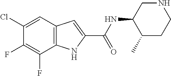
C12=C(C=C(Cl)C(F)=C1F)C=C(C(NC1CNCCC1C)=O)N2
